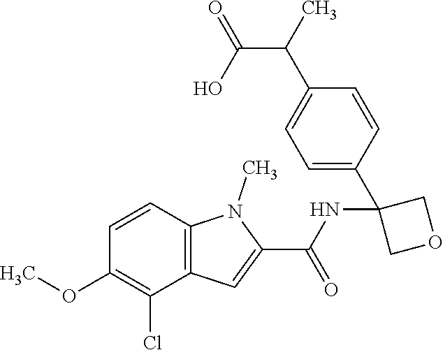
C1=C(C2(NC(C3=CC4=C(N3C)C=CC(OC)=C4Cl)=O)COC2)C=CC(C(C)C(O)=O)=C1
